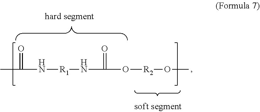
CC(N[R1]NC(O[R2]OC)=O)=O
